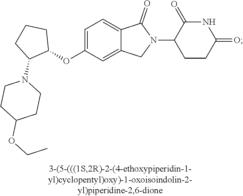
C1=C(OC2CCCC2N2CCC(OCC)CC2)C=C2C(=C1)C(=O)N(C1CCC(=O)NC1=O)C2
